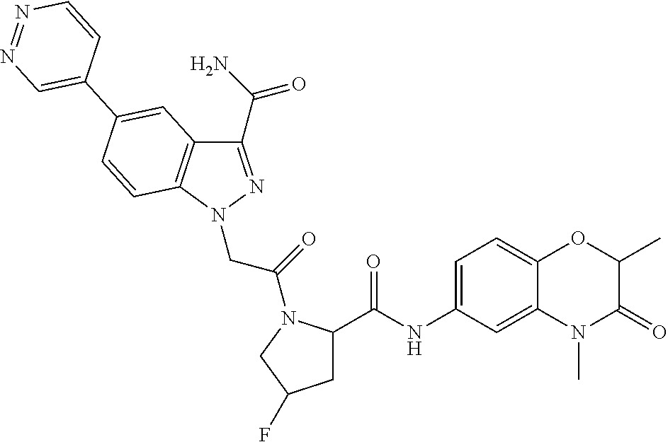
C1(C(N)=O)=NN(CC(=O)N2C(C(NC3=CC=C4C(=C3)N(C)C(=O)C(C)O4)=O)CC(F)C2)C2=C1C=C(C1=CN=NC=C1)C=C2
